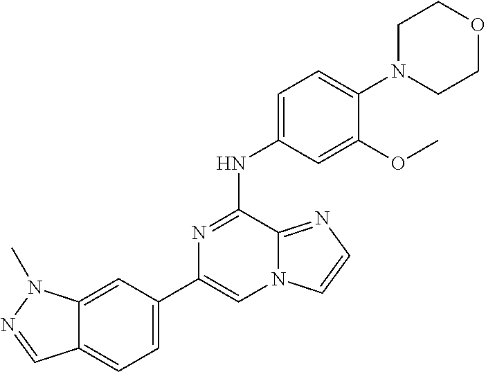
C12=CC(C3=CN4C(=NC=C4)C(NC4=CC=C(N5CCOCC5)C(OC)=C4)=N3)=CC=C1C=NN2C
